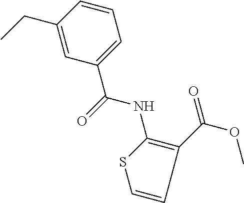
C1(CC)=CC(C(=O)NC2=C(C(=O)OC)C=CS2)=CC=C1
